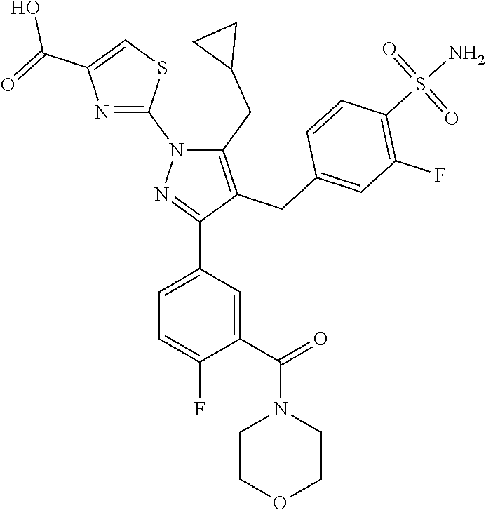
C1=C(C2=NN(C3=NC(C(O)=O)=CS3)C(CC3CC3)=C2CC2=CC(F)=C(S(N)(=O)=O)C=C2)C=C(C(=O)N2CCOCC2)C(F)=C1
